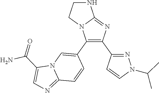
N12C(C3=CN4C(=NC=C4C(N)=O)C=C3)=C(C3=NN(C(C)C)C=C3)N=C1NCC2
